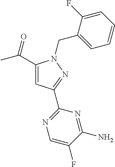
C1(C(C)=O)=CC(C2=NC=C(F)C(N)=N2)=NN1CC1=CC=CC=C1F
